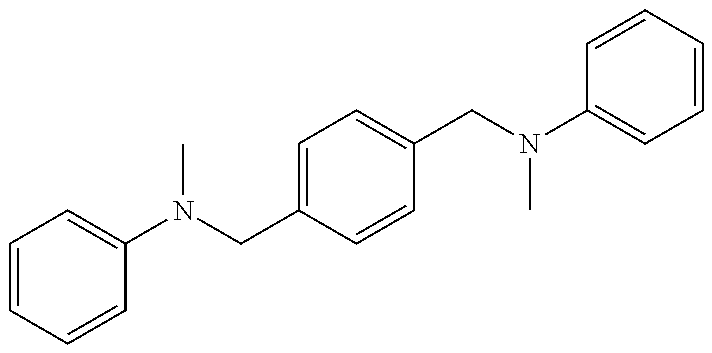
C1=CC=CC(N(CC2=CC=C(CN(C3=CC=CC=C3)C)C=C2)C)=C1
